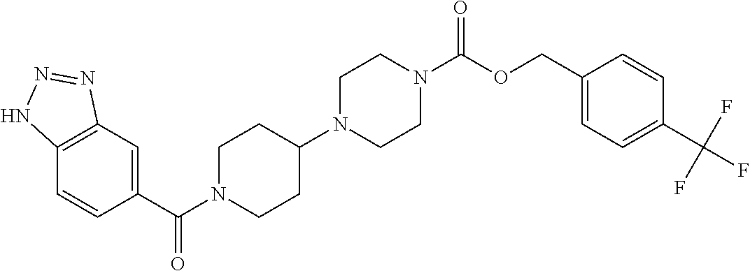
C12=C(C=C(C(N3CCC(N4CCN(C(OCC5=CC=C(C(F)(F)F)C=C5)=O)CC4)CC3)=O)C=C1)N=NN2
